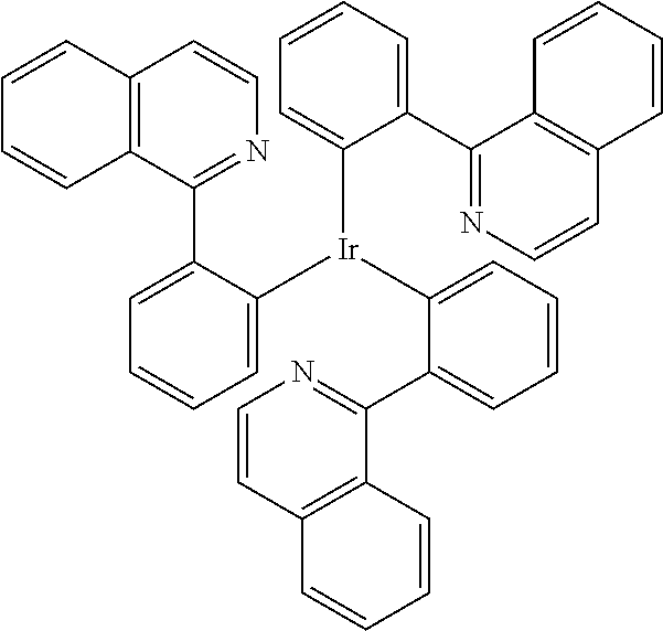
C1([Ir](C2=CC=CC=C2C2=NC=CC3=C2C=CC=C3)C2=CC=CC=C2C2=NC=CC3=C2C=CC=C3)=CC=CC=C1C1=NC=CC2=C1C=CC=C2
